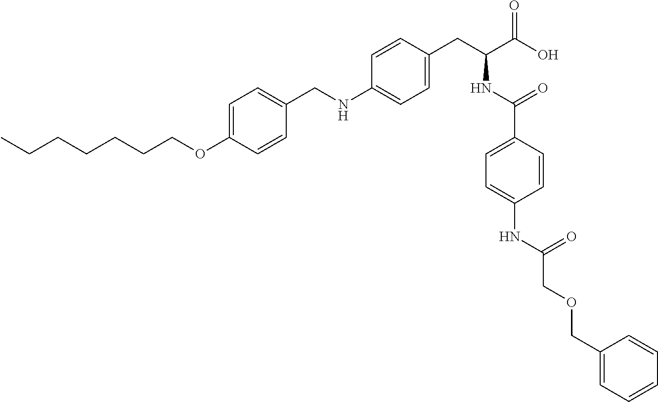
C(NC1=CC=C(CC(C(O)=O)NC(C2=CC=C(NC(COCC3=CC=CC=C3)=O)C=C2)=O)C=C1)C1=CC=C(OCCCCCCC)C=C1
